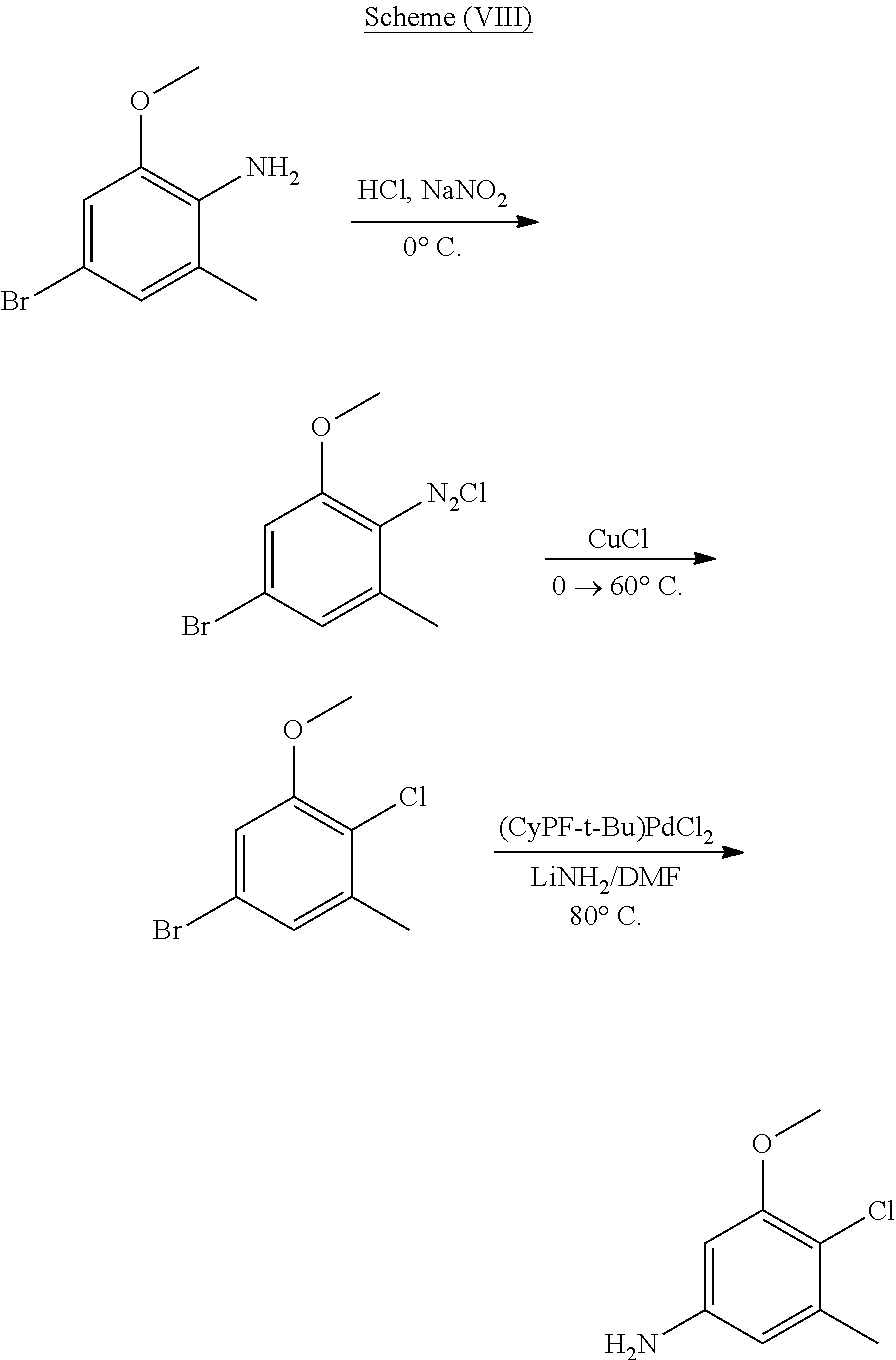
C1=C(Br)C=C(C)C(N)=C1OC.[CuCl].C1=C(Br)C=C(C)C([N2Cl])=C1OC.[(CyPF-t-Bu)PdCl2].C1=C(Br)C=C(C)C(Cl)=C1OC.C1=C(N)C=C(C)C(Cl)=C1OC
